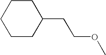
C1CCCCC1CCOC
